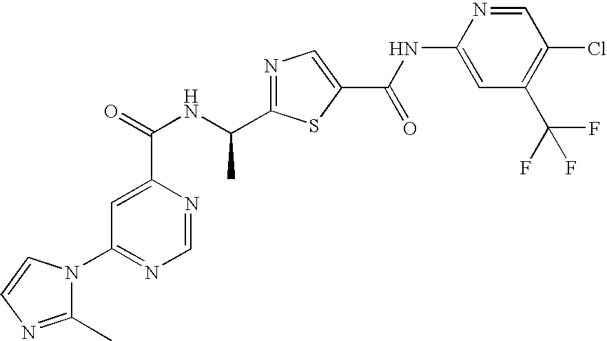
N1=C(C(NC(=O)C2=CC(N3C(C)=NC=C3)=NC=N2)C)SC(C(NC2=CC(C(F)(F)F)=C(Cl)C=N2)=O)=C1
